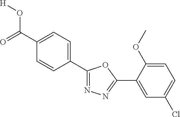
[H]OC(=O)C1=CC=C(C2=NN=C(C3=CC(Cl)=CC=C3OC)O2)C=C1
